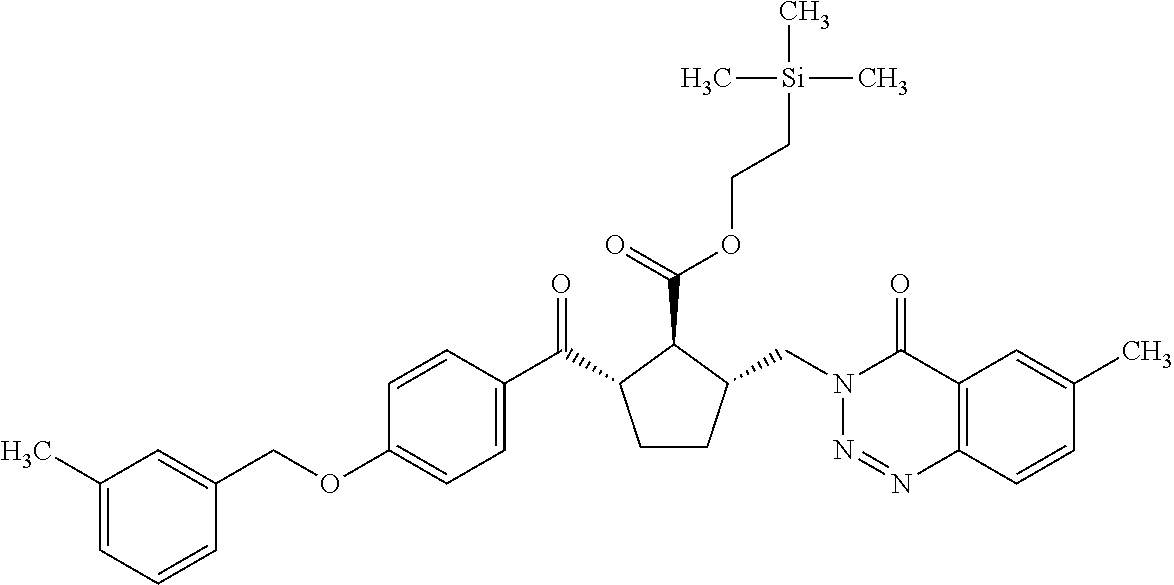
C1(C)=CC=CC(COC2=CC=C(C(=O)C3CCC(CN4N=NC5=C(C4=O)C=C(C)C=C5)C3C(OCC[Si](C)(C)C)=O)C=C2)=C1
